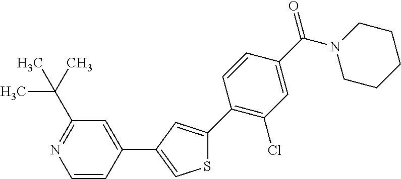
CC(C1=NC=CC(C2=CSC(C3=C(Cl)C=C(C(N4CCCCC4)=O)C=C3)=C2)=C1)(C)C
